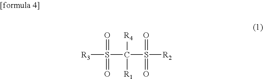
[R3]S(C(S([R2])(=O)=O)([R4])[R1])(=O)=O
